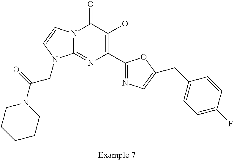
N12C(=NC(C3=NC=C(CC4=CC=C(F)C=C4)O3)=C(O)C1=O)N(CC(=O)N1CCCCC1)C=C2
